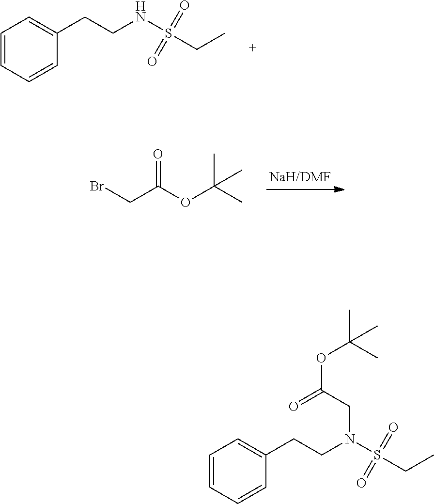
C1=CC=CC(CCNS(CC)(=O)=O)=C1.BrCC(OC(C)(C)C)=O.C1=CC=CC(CCN(S(CC)(=O)=O)CC(=O)OC(C)(C)C)=C1
